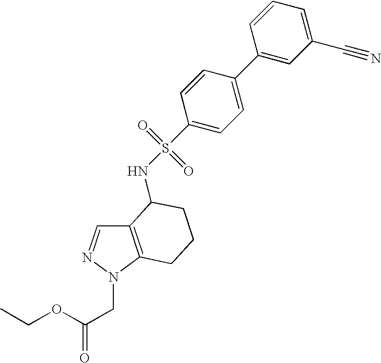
C1(C2=CC=C(S(=O)(=O)NC3C4=C(N(CC(OCC)=O)N=C4)CCC3)C=C2)=CC(C#N)=CC=C1
